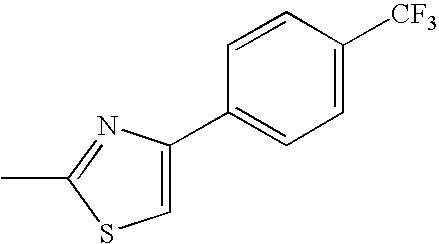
C1=CC(C2=CSC(C)=N2)=CC=C1[CF3]
